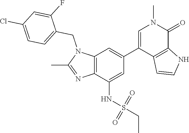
N1(CC2=CC=C(Cl)C=C2F)C(C)=NC2=C1C=C(C1=CN(C)C(=O)C3=C1C=CN3)C=C2NS(CC)(=O)=O
